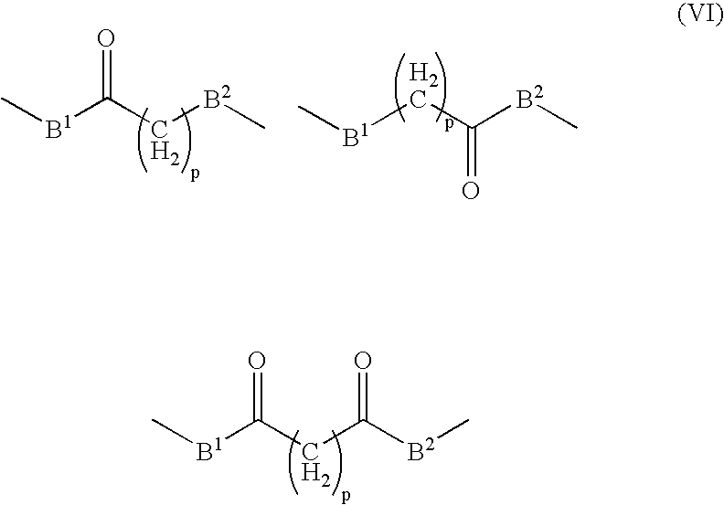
C[B1]C(CC([B2]C)=O)=O.C[B1]C(C[B2]C)=O.C[B1]CC([B2]C)=O
